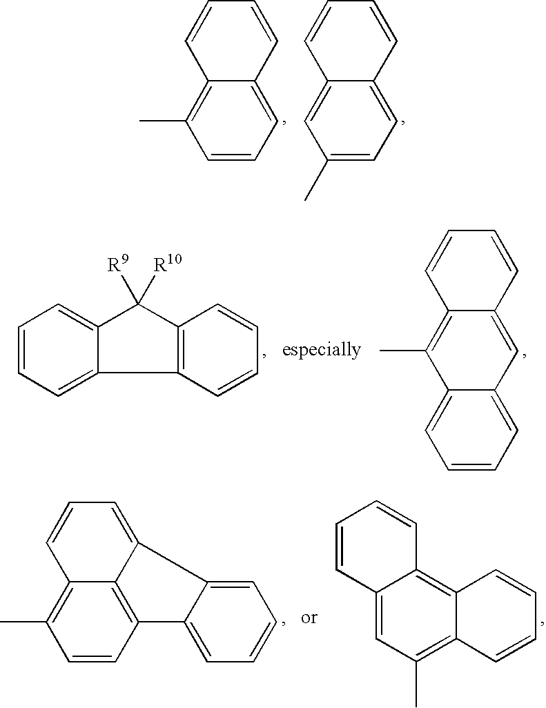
C1=CC=C2C(=C1C)C=CC=C2.C1(C)=CC=C2C(=C1)C=CC=C2.C1=CC=C2C(=C1)C(C)=C1C(=C2)C=CC=C1.C1=CC=C2C3=C(C([R10])([R9])C2=C1)C=CC=C3.C1=CC2=C3C(=C1C)C=CC=C3C1=CC=CC=C21.C12=CC(C)=C3C(=C1C=CC=C2)C=CC=C3
